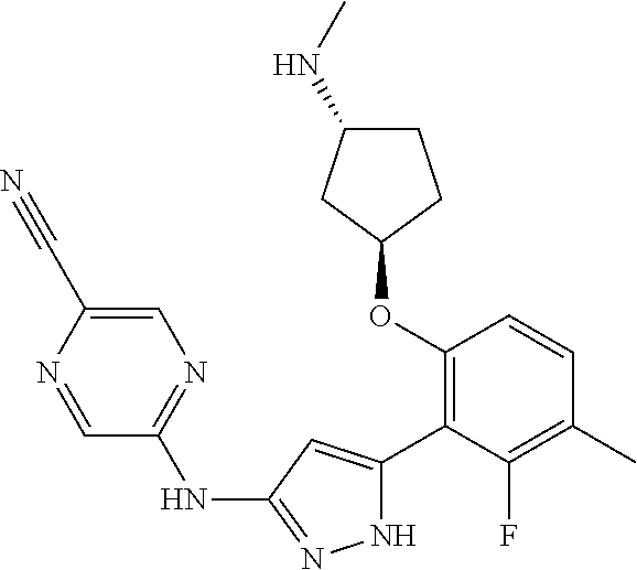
C1(OC2=C(C3=CC(NC4=NC=C(C#N)N=C4)=NN3)C(F)=C(C)C=C2)CCC(NC)C1
